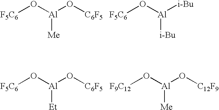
[F5C6]O[Al](O[C6F5])[Me].[F5C6]O[Al]([i-Bu])[i-Bu].[F5C6]O[Al](O[C6F5])[Et].[F9C12]O[Al](O[C12F9])[Me]
